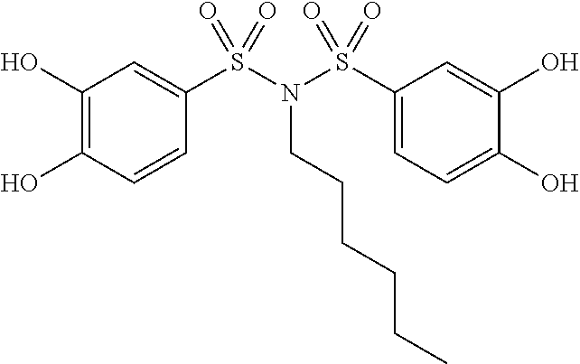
C1(O)=C(O)C=CC(S(N(CCCCCC)S(C2=CC=C(O)C(O)=C2)(=O)=O)(=O)=O)=C1
